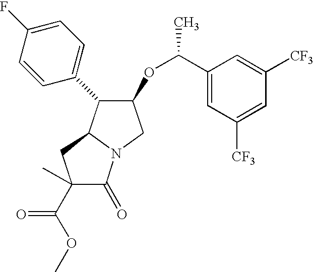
C(=O)(OC)C1(C)C(=O)N2C(C1)C(C1=CC=C(F)C=C1)C(OC(C1=CC([CF3])=CC([CF3])=C1)C)C2
